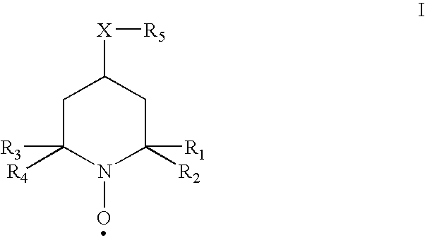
C1C([R4])([R3])N(O)C([R2])([R1])CC1[X][R5]
